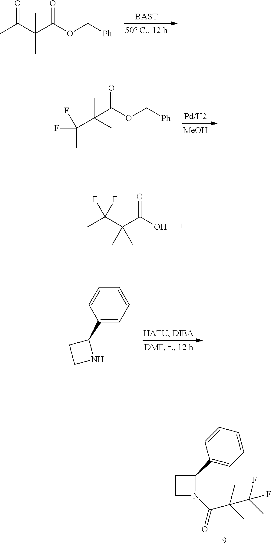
CC(C(C(OC[Ph])=O)(C)C)=O.[MeOH].C(C(OC[Ph])=O)(C)(C)C(C)(F)F.CC(C(C(O)=O)(C)C)(F)F.C1=CC(C2CCN2)=CC=C1.C(=O)(N1C(C2=CC=CC=C2)CC1)C(C)(C)C(C)(F)F
